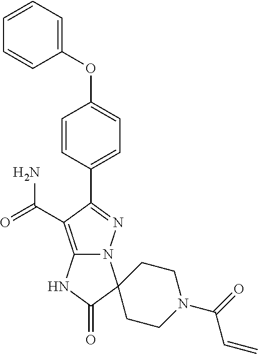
C1=CC=C(OC2=CC=C(C3=NN4C(=C3C(=O)N)NC(=O)C43CCN(C(=O)C=C)CC3)C=C2)C=C1
